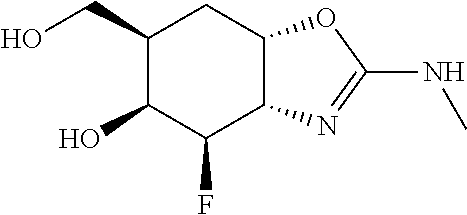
C1(CO)C(O)C(F)C2C(C1)OC(NC)=N2
